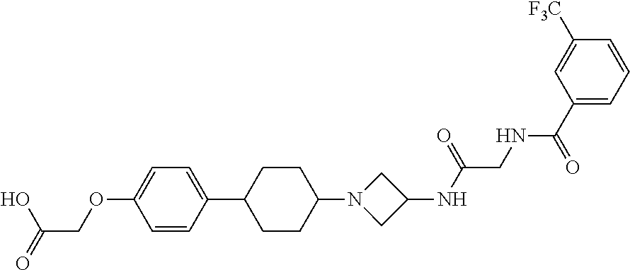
C1(C2=CC=C(OCC(O)=O)C=C2)CCC(N2CC(NC(CNC(=O)C3=CC=CC([F3C])=C3)=O)C2)CC1
